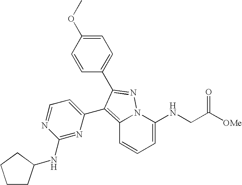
C1=C(NCC([OMe])=O)N2C(=C(C3=CC=NC(NC4CCCC4)=N3)C(C3=CC=C(OC)C=C3)=N2)C=C1
